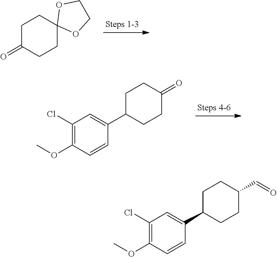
C1C(=O)CCC2(C1)OCCO2.C1C(C2=CC(Cl)=C(OC)C=C2)CCC(=O)C1.C1C(C2=CC(Cl)=C(OC)C=C2)CCC(C=O)C1
